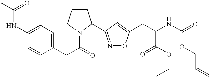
C1(NC(=O)C)=CC=C(CC(=O)N2CCCC2C2=NOC(CC(NC(=O)OCC=C)C(OCC)=O)=C2)C=C1
